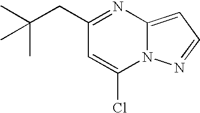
C(C1=NC2=CC=NN2C(Cl)=C1)C(C)(C)C
